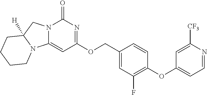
C1(COC2=NC(=O)N3C(=C2)N2C([H])(C3)CCCC2)=CC(F)=C(OC2=CC=NC([CF3])=C2)C=C1
